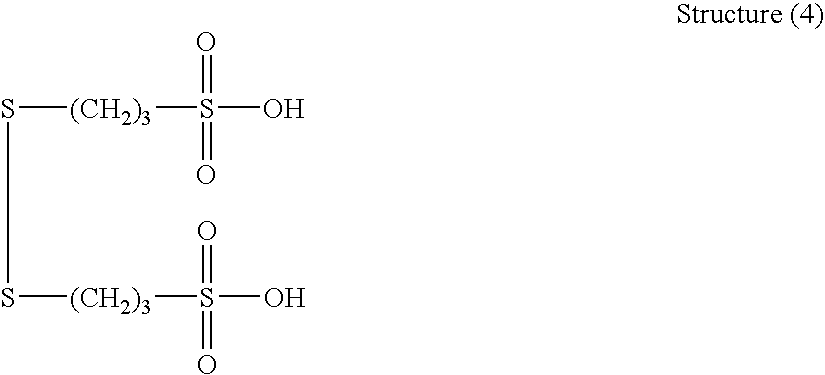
[(CH2)3](SS[(CH2)3]S(=O)(=O)O)S(O)(=O)=O
